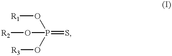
O(P(=S)(O[R1])O[R3])[R2]
